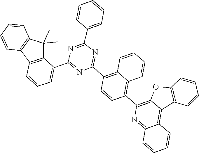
N1=C(C2=CC=CC=C2)N=C(C2=C3C=CC=CC3=C(C3=C4OC5=C(C=CC=C5)C4=C4C(=N3)C=CC=C4)C=C2)N=C1C1=CC=CC2=C1C(C)(C)C1=C2C=CC=C1
